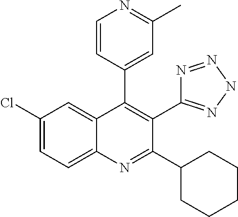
C1(Cl)=CC=C2C(=C1)C(C1=CC(C)=NC=C1)=C(C1=NNN=N1)C(C1CCCCC1)=N2
